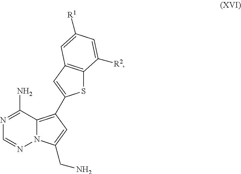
N1=C(N)C2=C(C3=CC4=C(S3)C([R2])=CC([R1])=C4)C=C(CN)N2N=C1
